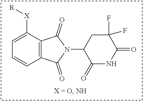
C12=C(C([X][R])=CC=C1)C(=O)N(C1C(=O)NC(=O)C(F)(F)C1)C2=O
